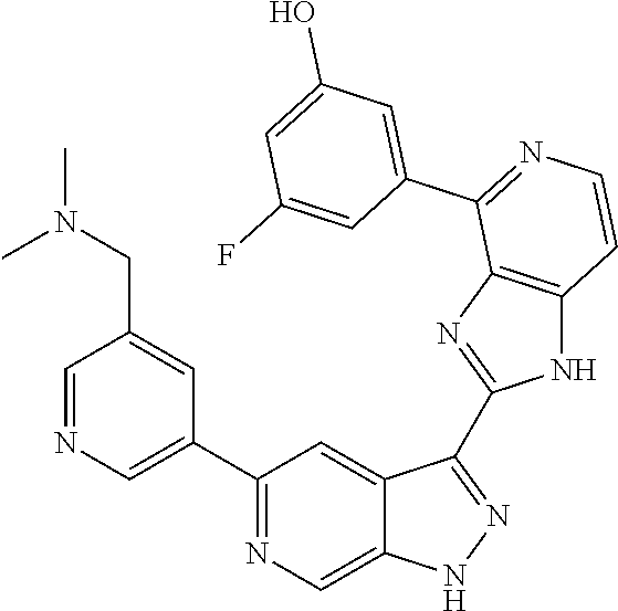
C1(C2=CN=CC(CN(C)C)=C2)=NC=C2C(=C1)C(C1=NC3=C(N1)C=CN=C3C1=CC(O)=CC(F)=C1)=NN2
